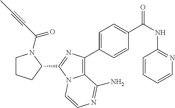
C1=C(C2=C3N(C(C4N(C(C#CC)=O)CCC4)=N2)C=CN=C3N)C=CC(C(NC2=NC=CC=C2)=O)=C1
